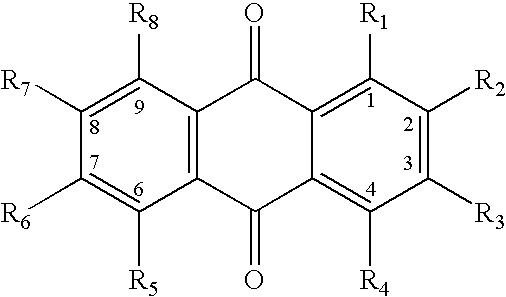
C1([R7])=C([R8])C2=C(C([R5])=C1[R6])C(=O)C1=C([R4])C([R3])=C([R2])C([R1])=C1C2=O
